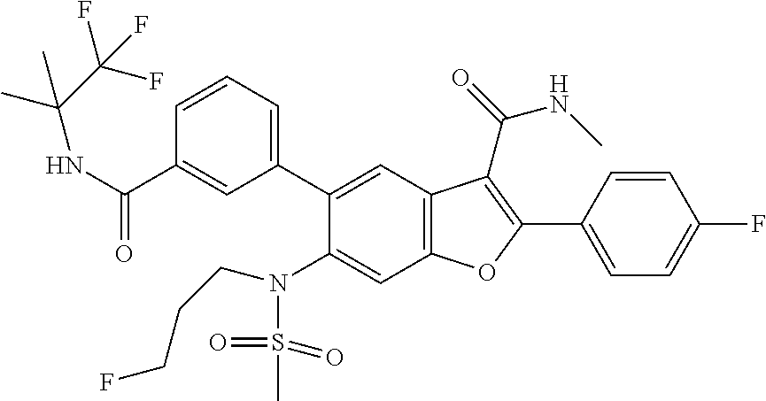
C1=CC=C(C2=CC3=C(C=C2N(S(C)(=O)=O)CCCF)OC(C2=CC=C(F)C=C2)=C3C(NC)=O)C=C1C(NC(C)(C(F)(F)F)C)=O
